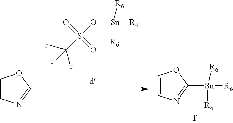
O([Sn]([R6])([R6])[R6])S(C(F)(F)F)(=O)=O.C1=CN=CO1.C1=CN=C([Sn]([R6])([R6])[R6])O1
